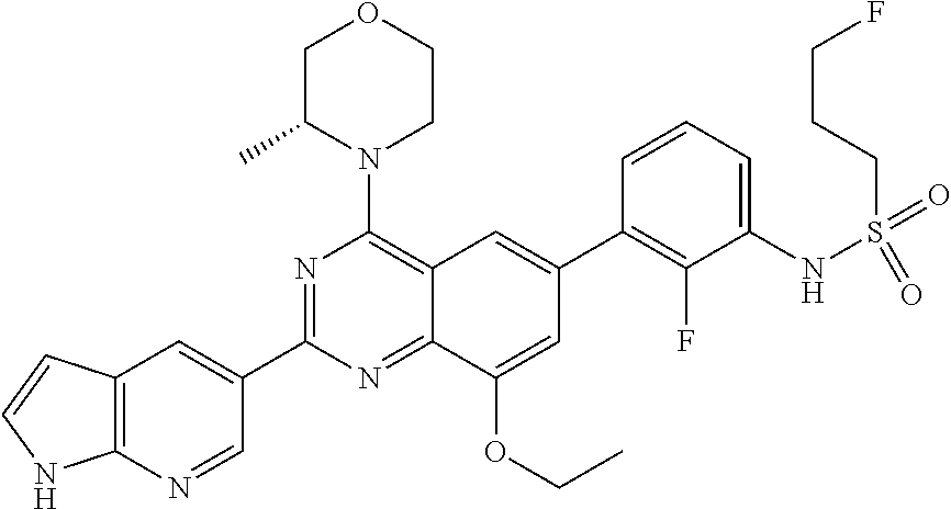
C12=C(N=CC(C3=NC(N4CCOCC4C)=C4C(=N3)C(OCC)=CC(C3=C(F)C(NS(=O)(=O)CCCF)=CC=C3)=C4)=C1)NC=C2
